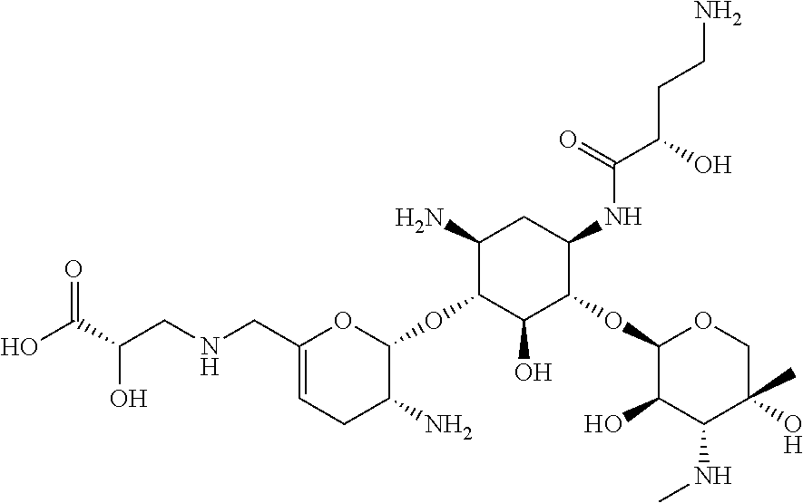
C1(N)C(OC2OC(CNCC(C(O)=O)O)=CCC2N)C(O)C(OC2C(O)C(NC)C(O)(C)CO2)C(NC(C(O)CCN)=O)C1
